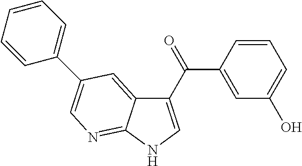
C1(C(C2=CC(O)=CC=C2)=O)=CNC2=NC=C(C3=CC=CC=C3)C=C12
